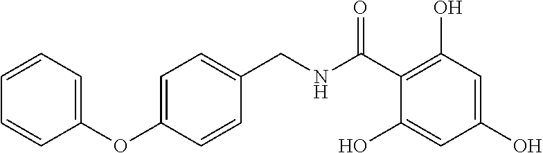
C1=C(OC2=CC=CC=C2)C=CC(CNC(C2=C(O)C=C(O)C=C2O)=O)=C1
